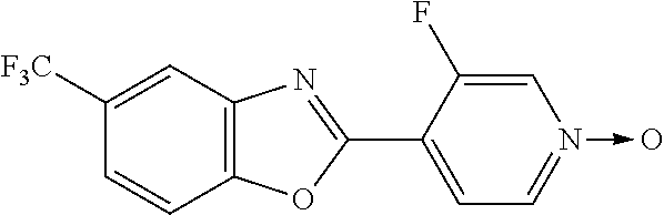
C1([F3C])=CC2=C(C=C1)OC(C1=CC=N(->O)C=C1F)=N2
